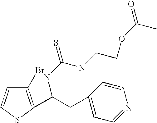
C1(Br)=C(C(CC2=CC=NC=C2)NC(=S)NCCOC(=O)C)SC=C1
